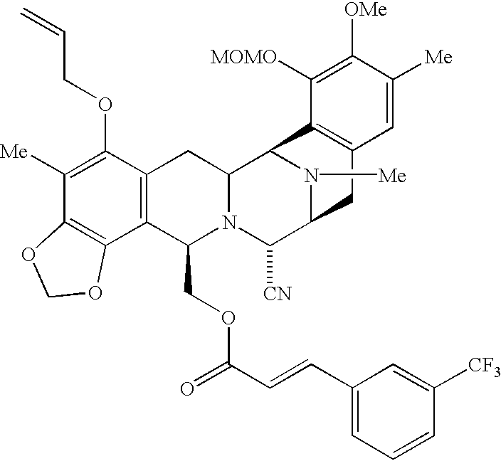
C1([Me])=C(OCC=C)C2=C(C3=C1OCO3)C(COC(=O)C=CC1=CC=CC([CF3])=C1)N1C(C2)C2N([Me])C(C1[CN])CC1=C2C([MOMO])=C([OMe])C([Me])=C1
